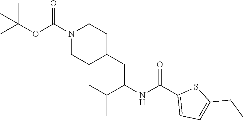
C1=C(C(NC(C(C)C)CC2CCN(C(=O)OC(C)(C)C)CC2)=O)SC(CC)=C1
